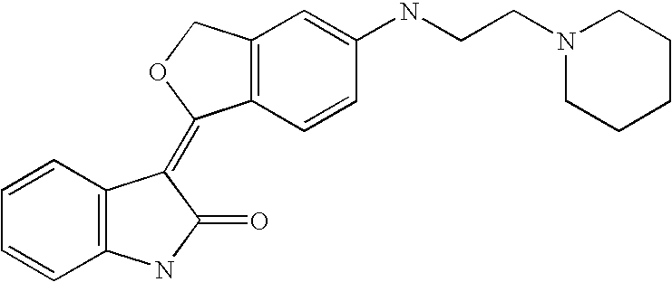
C12=C(C=C(NCCN3CCCCC3)C=C1)COC2=C1C2=C(C=CC=C2)NC1=O
